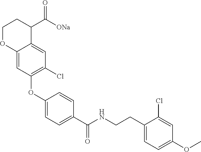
C1(OC2=C(Cl)C=C3C(=C2)OCCC3C([ONa])=O)=CC=C(C(NCCC2=CC=C(OC)C=C2Cl)=O)C=C1
